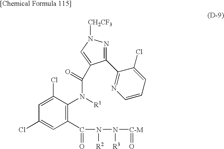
C1(C2=NC=CC=C2Cl)=NN([CH2CF3])C=C1C(N(C1=C(C(=O)N(N([C-M]=O)[R3])[R2])C=C(Cl)C=C1Cl)[R1])=O
